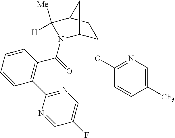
C1(OC2=NC=C([CF3])C=C2)C2N(C(=O)C3=C(C4=NC=C(F)C=N4)C=CC=C3)C([Me])([H])C(C1)C2
